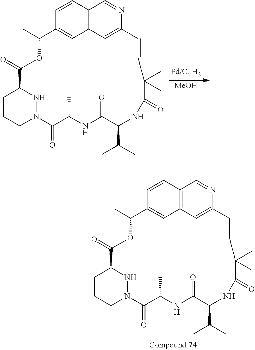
C1CCN2NC1C(=O)OC(C)C1=CC3=C(C=NC(=C3)C=CC(C)(C)C(=O)NC(C(C)C)C(=O)NC(C)C2=O)C=C1.[MeOH].C1CCN2NC1C(=O)OC(C)C1=CC3=C(C=NC(=C3)CCC(C)(C)C(=O)NC(C(C)C)C(=O)NC(C)C2=O)C=C1
